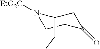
N1([EtO2C])C2CC(=O)CC1CC2
